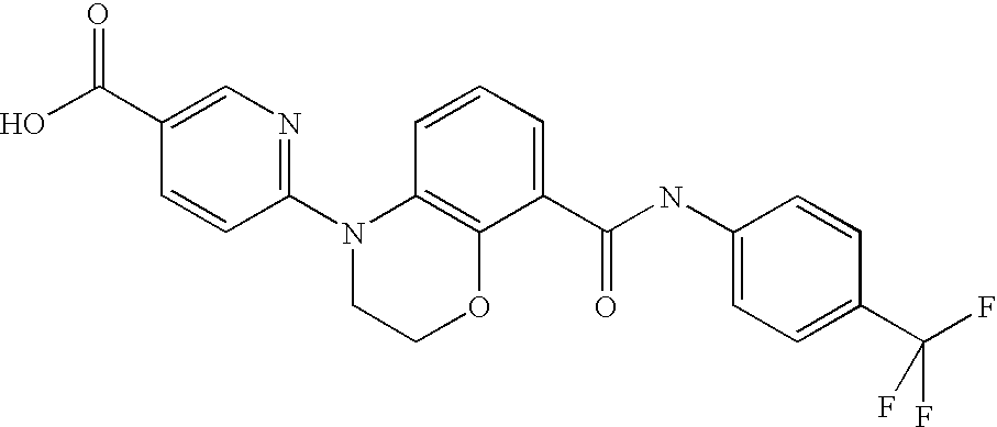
C1(N2CCOC3=C2C=CC=C3C(NC2=CC=C(C(F)(F)F)C=C2)=O)=NC=C(C(O)=O)C=C1
